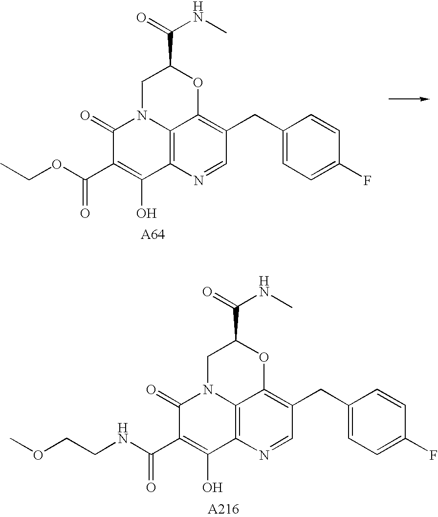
C1=NC2=C3C(=C1CC1=CC=C(F)C=C1)OC(C(=O)NC)CN3C(=O)C(C(OCC)=O)=C2O.[A64].C1=NC2=C3C(=C1CC1=CC=C(F)C=C1)OC(C(=O)NC)CN3C(=O)C(C(NCCOC)=O)=C2O.[A216]
